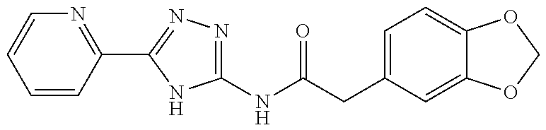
C1(NC(CC2=CC=C3C(=C2)OCO3)=O)=NN=C(C2=NC=CC=C2)N1
